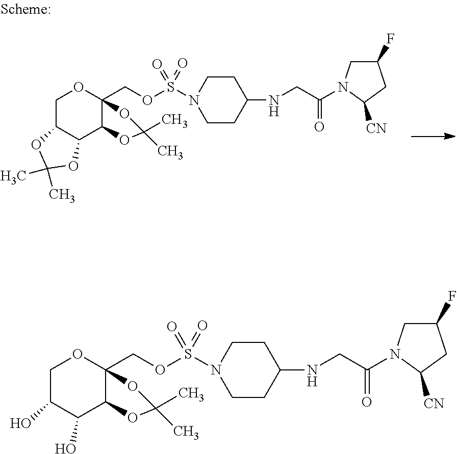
C1C2C(C3OC(C)(C)OC3(COS(N3CCC(NCC(N4CC(F)CC4[CN])=O)CC3)(=O)=O)O1)OC(C)(C)O2.C1C(O)C(O)C2OC(C)(C)OC2(COS(N2CCC(NCC(N3CC(F)CC3[CN])=O)CC2)(=O)=O)O1
